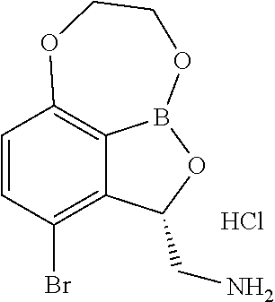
C1=CC(Br)=C2C3=C1OCCOB3OC2CN.Cl
